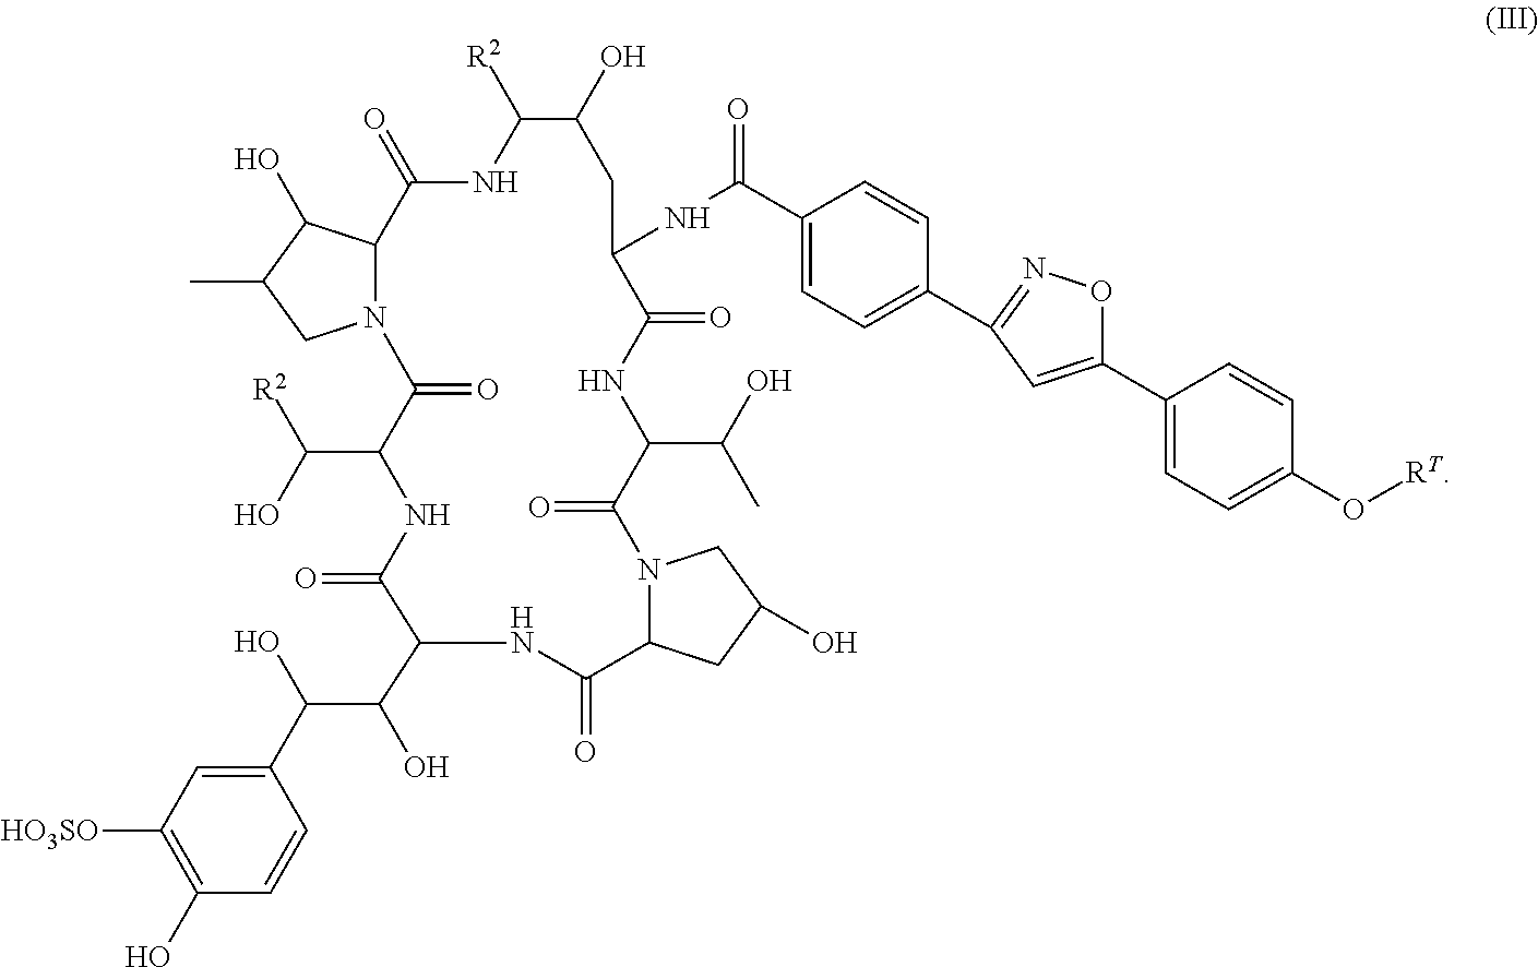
N12C(C(O)C(C)C1)C(=O)NC([R2])C(O)CC(NC(C1=CC=C(C3=NOC(C4=CC=C(O[RT])C=C4)=C3)C=C1)=O)C(=O)NC(C(O)C)C(=O)N1C(CC(O)C1)C(=O)NC(C(C(C1=CC([HO3SO])=C(O)C=C1)O)O)C(=O)NC(C([R2])O)C2=O
